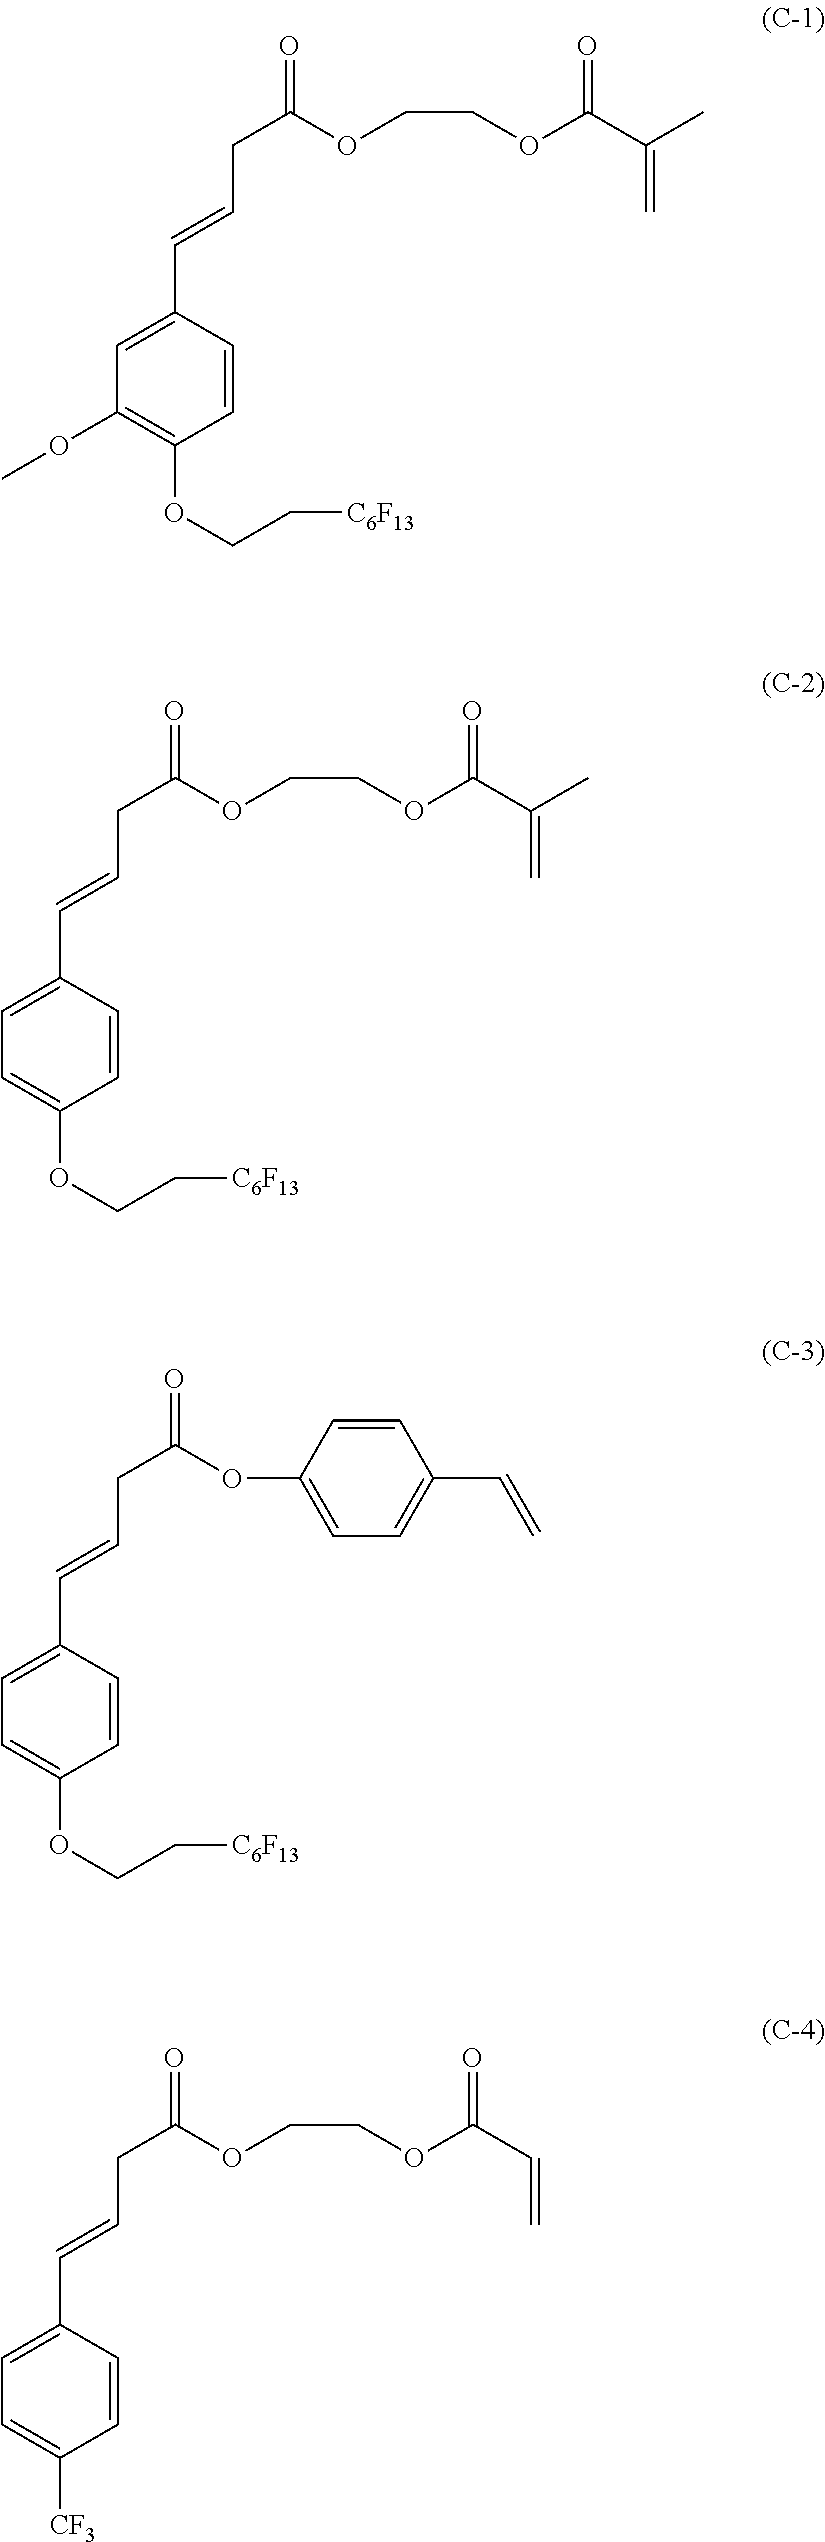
C1=CC(C=CCC(=O)OCCOC(C(C)=C)=O)=CC(OC)=C1OCC[C6F13].C1=CC(C=CCC(=O)OCCOC(C(C)=C)=O)=CC=C1OCC[C6F13].C1=CC(C=CCC(=O)OC2=CC=C(C=C)C=C2)=CC=C1OCC[C6F13].C1=CC(C=CCC(=O)OCCOC(C=C)=O)=CC=C1[CF3]
